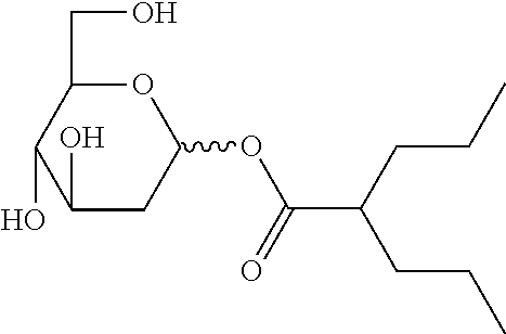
O(C1CC(O)C(O)C(CO)O1)C(=O)C(CCC)CCC
